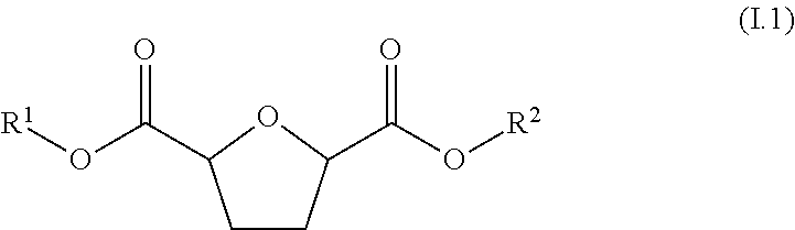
C1CC(C(O[R2])=O)OC1C(O[R1])=O
